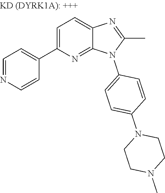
C1=NC=CC(C2=CC=C3N=C(C)N(C4=CC=C(N5CCN(C)CC5)C=C4)C3=N2)=C1
